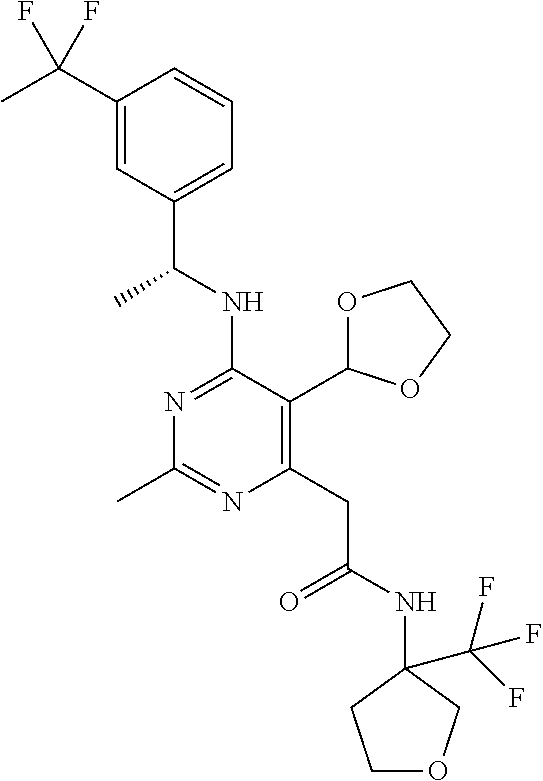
N1=C(NC(C)C2=CC=CC(C(C)(F)F)=C2)C(C2OCCO2)=C(CC(=O)NC2(C(F)(F)F)CCOC2)N=C1C
